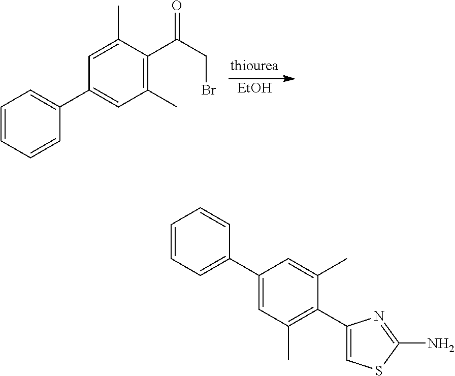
[EtOH].C1(C)=C(C(CBr)=O)C(C)=CC(C2=CC=CC=C2)=C1.C1=CC=C(C2=CC(C)=C(C3=CSC(N)=N3)C(C)=C2)C=C1
